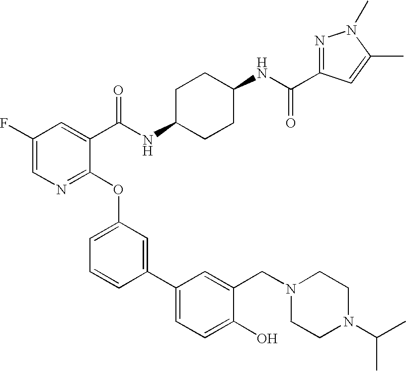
C1(O)=CC=C(C2=CC(OC3=NC=C(F)C=C3C(NC3CCC(NC(=O)C4=NN(C)C(C)=C4)CC3)=O)=CC=C2)C=C1CN1CCN(C(C)C)CC1
